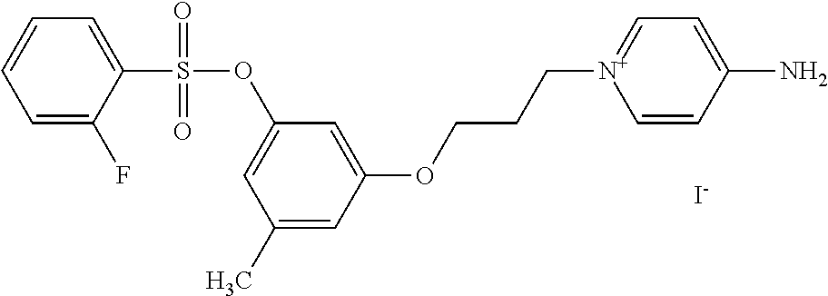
C1=C(F)C(S(=O)(=O)OC2=CC(C)=CC(OCCC[N+]3=CC=C(N)C=C3)=C2)=CC=C1.[I-]
